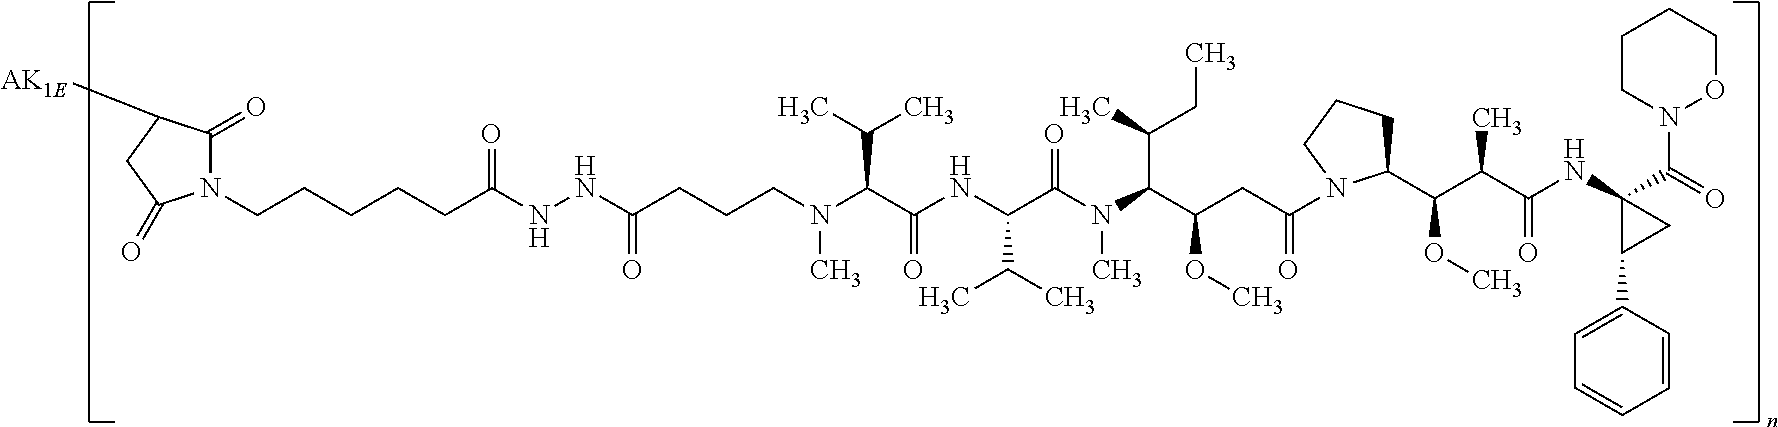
N1(CCCCCC(NNC(=O)CCCN(C(C(C)C)C(=O)NC(C(C)C)C(N(C(C(CC)C)C(OC)CC(N2C(C(C(C(=O)NC3(C(=O)N4OCCCC4)C(C4=CC=CC=C4)C3)C)OC)CCC2)=O)C)=O)C)=O)C(=O)C([AK1E])CC1=O
